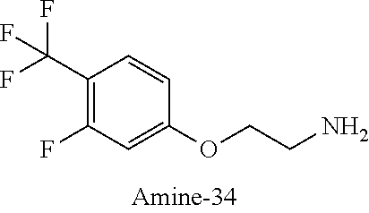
C1(C(F)(F)F)=C(F)C=C(OCCN)C=C1
